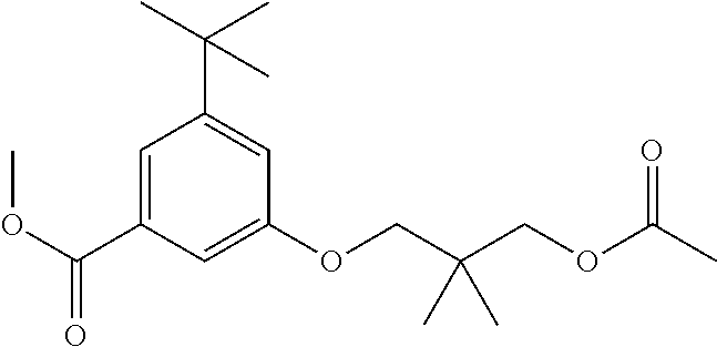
C1=C(C(=O)OC)C=C(OCC(COC(C)=O)(C)C)C=C1C(C)(C)C
